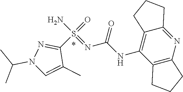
N(C(NC1=C2C(=NC3=C1CCC3)CCC2)=O)=S(N)(=O)C1=NN(C(C)C)C=C1C
